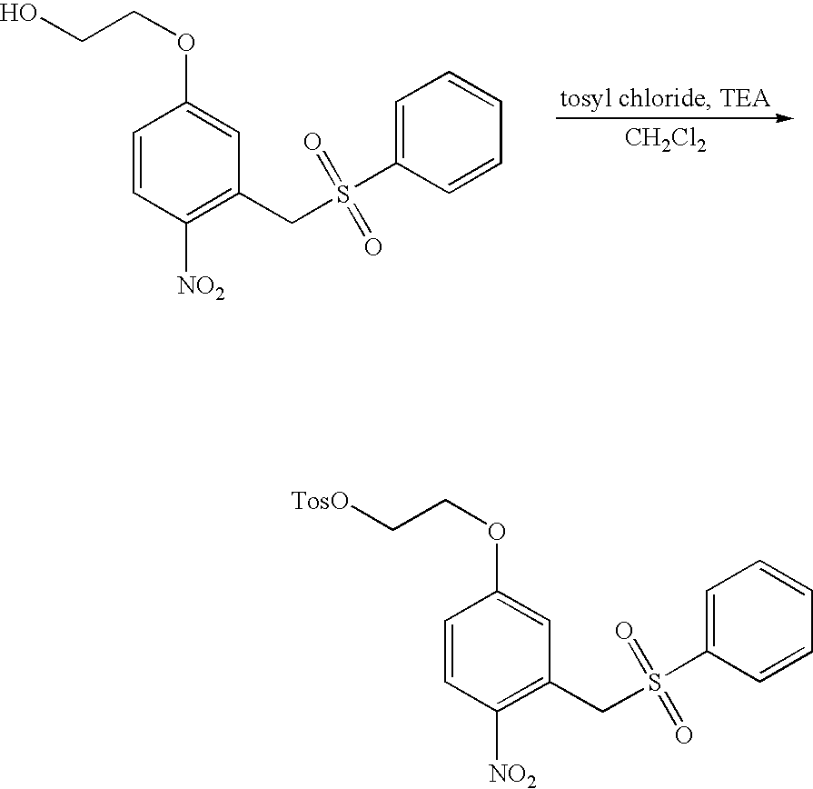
[CH2Cl2].C1=CC([NO2])=C(CS(=O)(=O)C2=CC=CC=C2)C=C1OCCO.C1=CC([NO2])=C(CS(=O)(=O)C2=CC=CC=C2)C=C1OCC[TosO]
